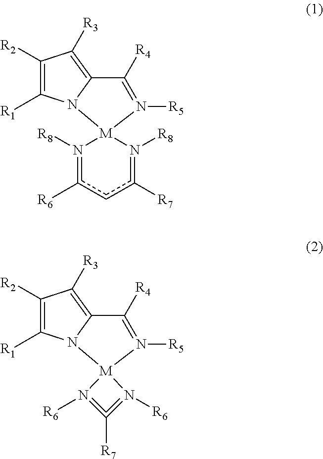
C1([R2])=C([R1])N2C(=C1[R3])C([R4])=N([R5])[M]21N([R8])=c([R6])cc([R7])=N1[R8].C1([R2])=C([R1])N2C(=C1[R3])C([R4])=N([R5])[M]21N([R6])=C([R7])=N1[R6]
